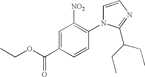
C1=C(C(=O)OCC)C=CC(N2C=CN=C2C(CC)CC)=C1[NO2]
